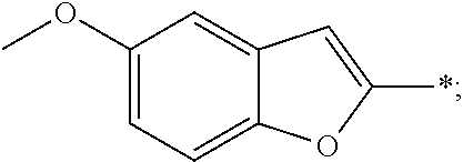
C12=CC=C(OC)C=C1C=C(*)O2
